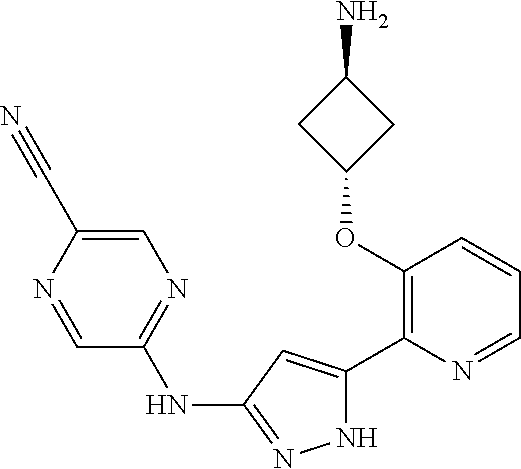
C1(OC2=C(C3=CC(NC4=NC=C(C#N)N=C4)=NN3)N=CC=C2)CC(N)C1
